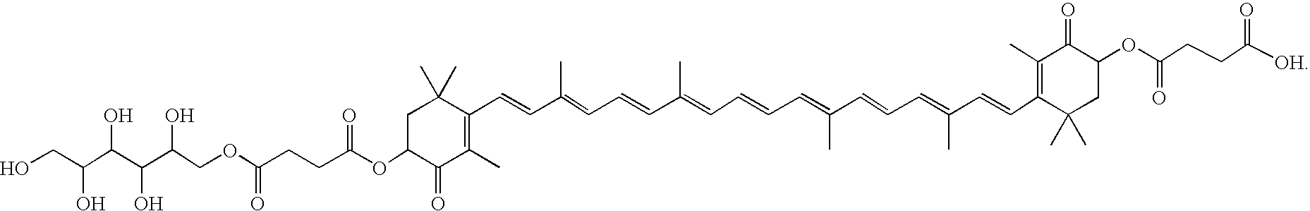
C1C(OC(=O)CCC(OCC(C(C(C(CO)O)O)O)O)=O)C(=O)C(C)=C(C=CC(=CC=CC(=CC=CC=C(C=CC=C(C=CC2=C(C)C(=O)C(OC(=O)CCC([OH])=O)CC2(C)C)C)C)C)C)C1(C)C
